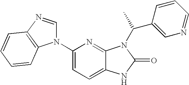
C12=CC=C(N3C=NC4=C3C=CC=C4)N=C1N(C(C)C1=CN=CC=C1)C(=O)N2
